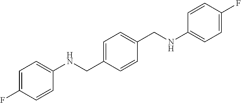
C1=CC(CNC2=CC=C(F)C=C2)=CC=C1CNC1=CC=C(F)C=C1
